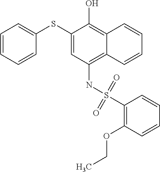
C1=CC=CC(SC2=CC(NS(C3=C(OCC)C=CC=C3)(=O)=O)=C3C(=C2O)C=CC=C3)=C1
